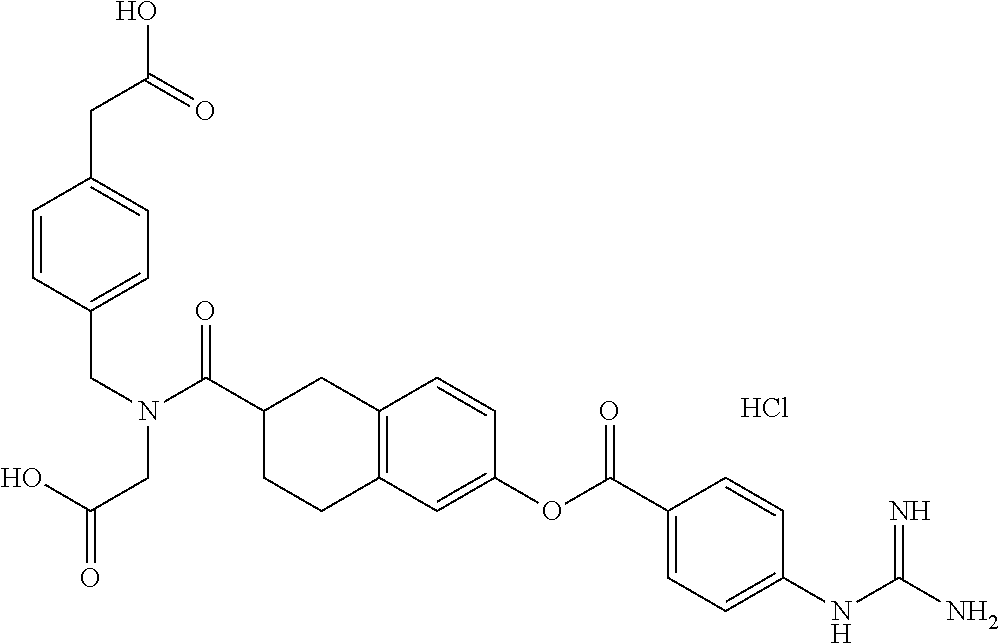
Cl.C12=C(C=C(OC(C3=CC=C(NC(N)=N)C=C3)=O)C=C1)CCC(C(N(CC1=CC=C(CC(=O)O)C=C1)CC(=O)O)=O)C2
